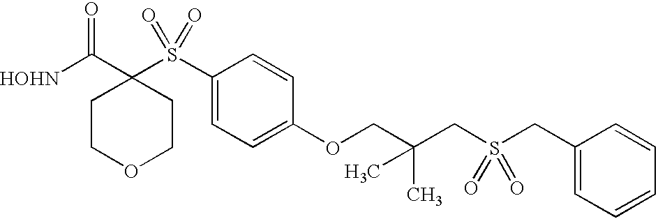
[HOHN]C(C1(S(C2=CC=C(OCC(CS(CC3=CC=CC=C3)(=O)=O)(C)C)C=C2)(=O)=O)CCOCC1)=O
